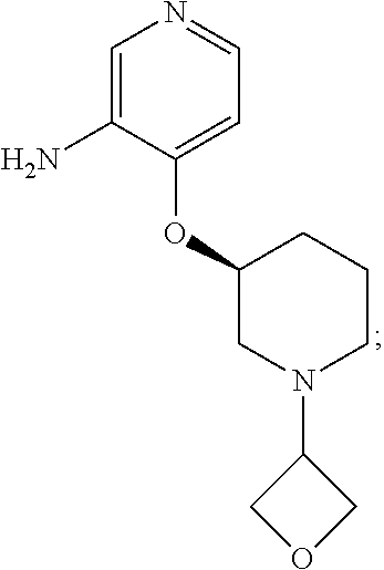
C1=C(N)C(OC2CN(C3COC3)CCC2)=CC=N1
